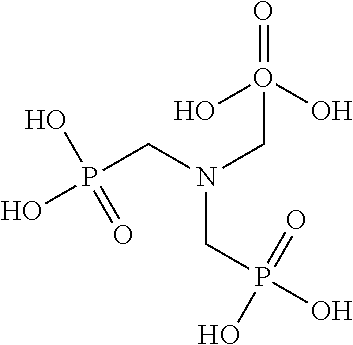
P(CN(CO(=O)(O)O)CP(O)(=O)O)(O)(O)=O
